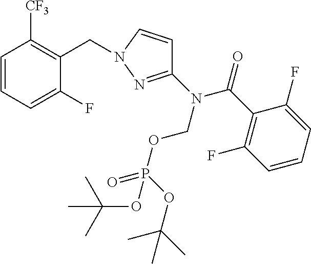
C1=CC=C(F)C(CN2C=CC(N(C(=O)C3=C(F)C=CC=C3F)COP(OC(C)(C)C)(=O)OC(C)(C)C)=N2)=C1[CF3]
